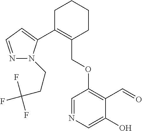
C1C(C2=CC=NN2CCC(F)(F)F)=C(COC2=C(C=O)C(O)=CN=C2)CCC1
